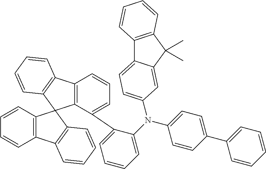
C12=C(C3=C(C14C1=C(C5=C4C=CC=C5)C=CC=C1)C=CC=C3)C=CC=C2C1=CC=CC=C1N(C1=CC=C(C2=CC=CC=C2)C=C1)C1=CC=C2C3=C(C(C)(C)C2=C1)C=CC=C3
